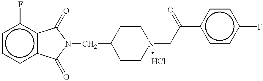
C1CN(CC(c2ccc(F)cc2)=O)CCC1CN1C(=O)c2c(c(F)ccc2)C1=O
